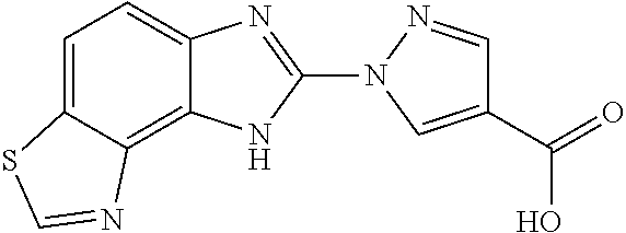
C1=C2C(=C3C(=C1)N=C(N1C=C(C(=O)O)C=N1)N3)N=CS2
